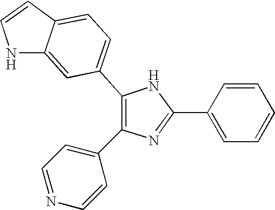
C1(C2=CC=C3C(=C2)NC=C3)=C(C2=CC=NC=C2)N=C(C2=CC=CC=C2)N1
